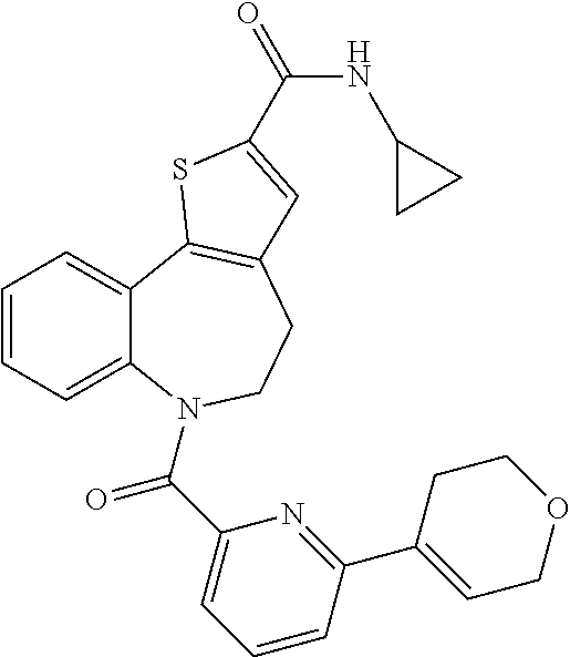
C1=CC=C2C(=C1)C1=C(CCN2C(C2=CC=CC(C3=CCOCC3)=N2)=O)C=C(C(=O)NC2CC2)S1
